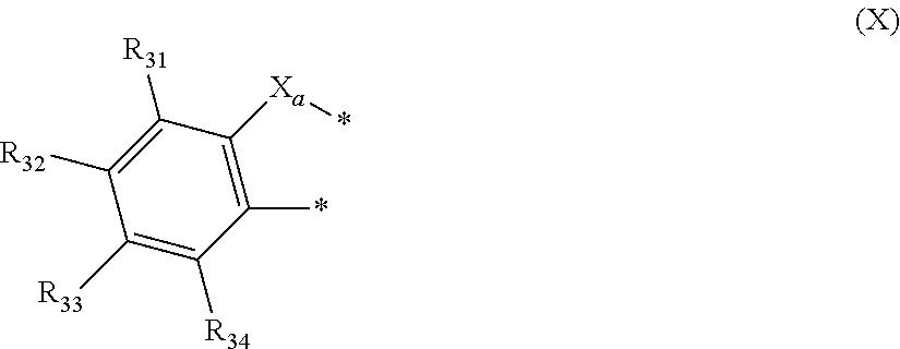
C1([R33])=C([R34])C(*)=C([Xa]*)C([R31])=C1[R32]
